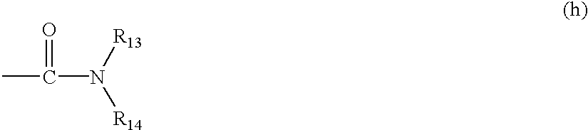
CC(N([R13])[R14])=O
